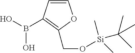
B(C1=C(CO[Si](C(C)(C)C)(C)C)OC=C1)(O)O
